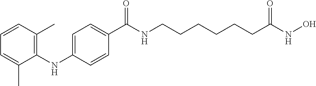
C1(NC2=CC=C(C(NCCCCCCC(NO)=O)=O)C=C2)=C(C)C=CC=C1C
